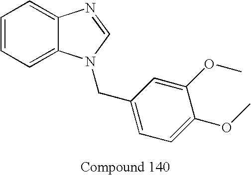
C1=CC=C2C(=C1)N=CN2CC1=CC=C(OC)C(OC)=C1
